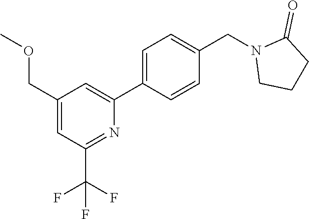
C1(COC)=CC(C(F)(F)F)=NC(C2=CC=C(CN3CCCC3=O)C=C2)=C1
